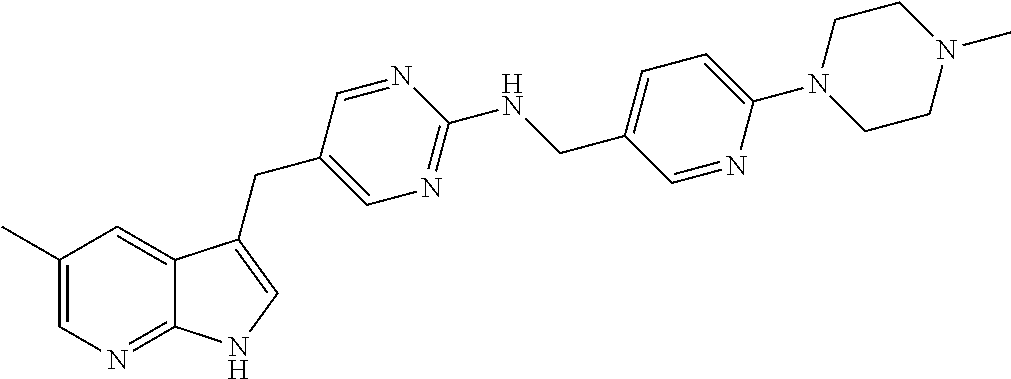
C1(C)=CN=C2C(=C1)C(CC1=CN=C(NCC3=CC=C(N4CCN(C)CC4)N=C3)N=C1)=CN2
